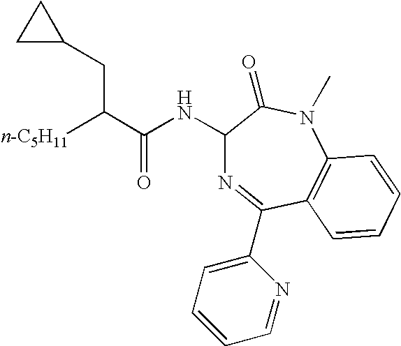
C1(NC(C([n-C5H11])CC2CC2)=O)N=C(C2=CC=CC=N2)C2=C(N(C)C1=O)C=CC=C2
